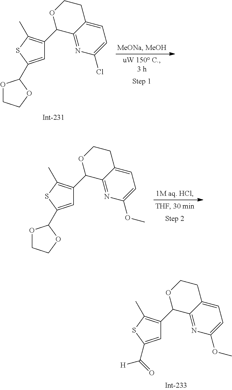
O1CCOC1C1=CC(C2C3=NC(Cl)=CC=C3CCO2)=C(C)S1.O1CCOC1C1=CC(C2C3=NC(OC)=CC=C3CCO2)=C(C)S1.C(C1=CC(C2C3=NC(OC)=CC=C3CCO2)=C(C)S1)(=O)[H]
